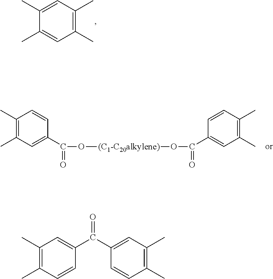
C1(C)=CC(C)=C(C)C=C1C.C1(C)=C(C)C=C(C(O[(C1-C20alkylene)]OC(C2=CC(C)=C(C)C=C2)=O)=O)C=C1.C1(C(=O)C2=CC(C)=C(C)C=C2)=CC(C)=C(C)C=C1
